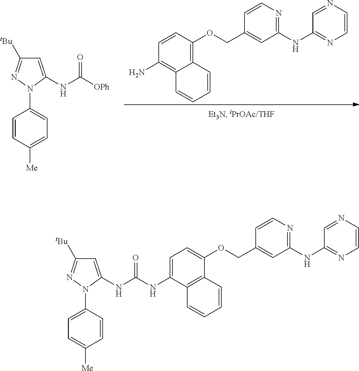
C1=CC(OCC2=CC(NC3=NC=CN=C3)=NC=C2)=C2C(=C1N)C=CC=C2.C1=CC([Me])=CC=C1N1C(NC([OPh])=O)=CC([tBu])=N1.C1=C(N2C(NC(NC3=CC=C(OCC4=CC(NC5=NC=CN=C5)=NC=C4)C4=C3C=CC=C4)=O)=CC([tBu])=N2)C=CC([Me])=C1
